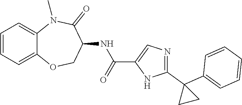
C12=CC=CC=C1N(C)C(=O)C(NC(C1=CN=C(C3(C4=CC=CC=C4)CC3)N1)=O)CO2
